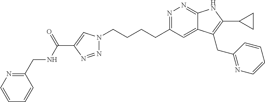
N1=C(CCCCN2N=NC(C(NCC3=NC=CC=C3)=O)=C2)C=C2C(=N1)NC(C1CC1)=C2CC1=NC=CC=C1
